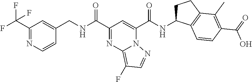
N1=C(C(F)(F)F)C=C(CNC(C2=NC3=C(F)C=NN3C(C(NC3CCC4=C3C=CC(C(O)=O)=C4C)=O)=C2)=O)C=C1
